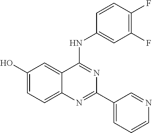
C1(O)=CC=C2C(=C1)C(NC1=CC(F)=C(F)C=C1)=NC(C1=CC=CN=C1)=N2
